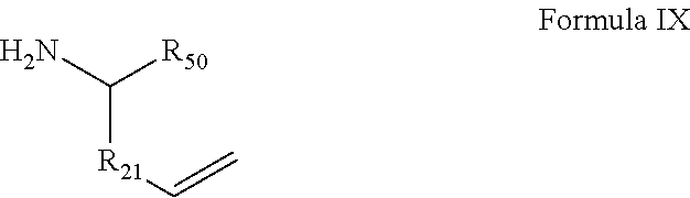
NC([R50])[R21]C=C
